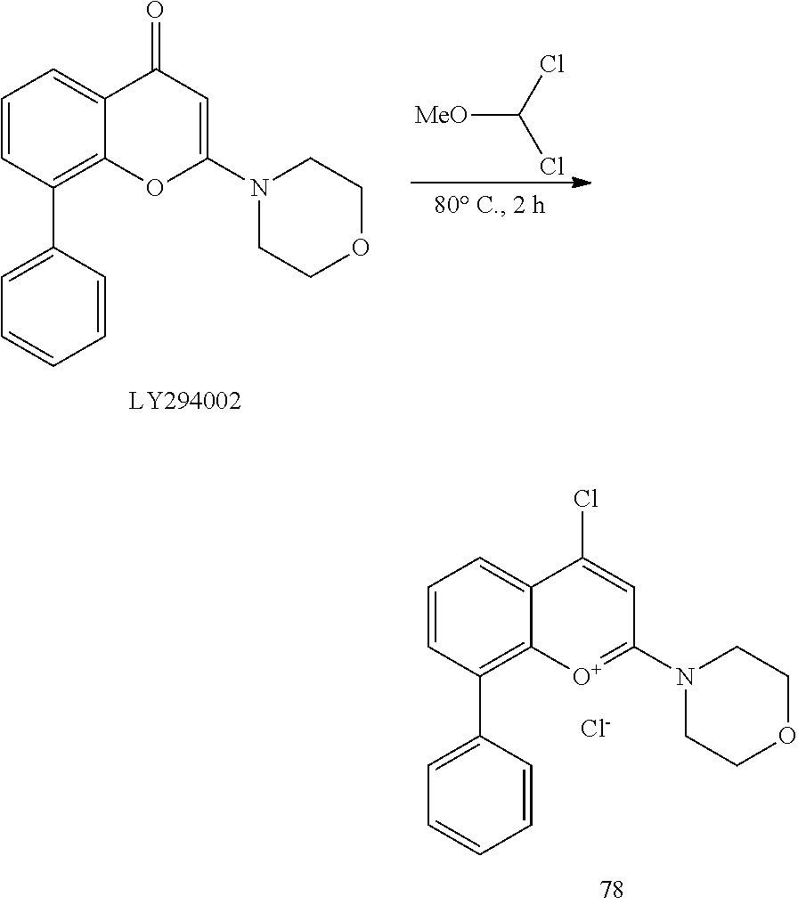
[MeO]C(Cl)Cl.C1=CC(C2=C3C(=CC=C2)C(=O)C=C(N2CCOCC2)O3)=CC=C1.C1=CC(C2=C3C(=CC=C2)C(Cl)=CC(N2CCOCC2)=[O+]3)=CC=C1.[Cl-]
